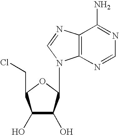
C12=C(N=CN=C1N)N(C1C(O)C(O)C(CCl)O1)C=N2
